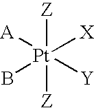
[Z][Pt]([X])([Y])([A])(B)[Z]
